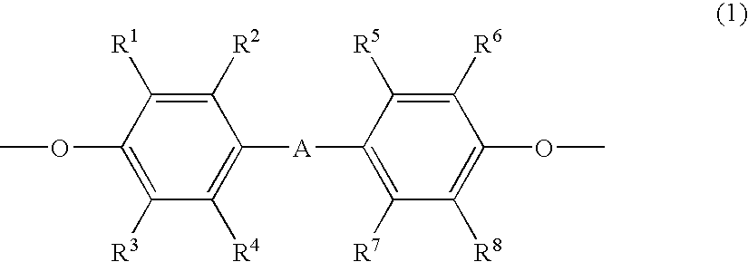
C1([A]C2=C([R7])C([R8])=C(OC)C([R6])=C2[R5])=C([R4])C([R3])=C(OC)C([R1])=C1[R2]
